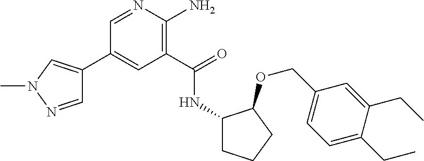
C1(C2=CN(C)N=C2)=CC(C(=O)NC2CCCC2OCC2=CC=C(CC)C(CC)=C2)=C(N)N=C1
